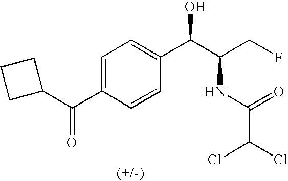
O=C(C1=CC=C(C(C(CF)NC(C(Cl)Cl)=O)O)C=C1)C1CCC1
